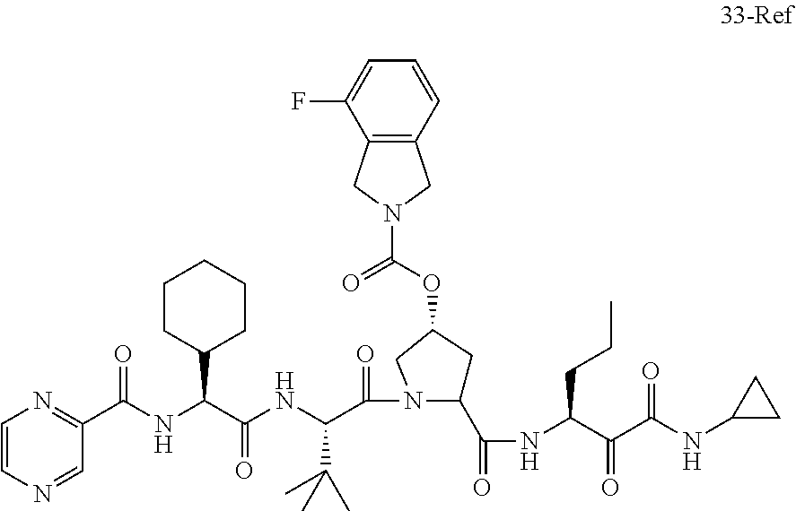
C1(C(NC(C(NC(C(=O)N2C(C(=O)NC(C(C(NC3CC3)=O)=O)CCC)CC(OC(N3CC4=C(C3)C(F)=CC=C4)=O)C2)C(C)(C)C)=O)C2CCCCC2)=O)=NC=CN=C1
